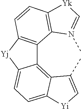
C1(C)=C[Yi]C2=CC=C3C(=C12)C1=C([Yj]3)C=CC2=C1N(C)=C[Yk]2
